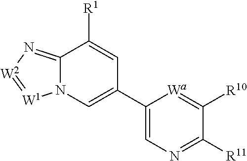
C1(C2=CN3C(=N[W2]=[W1]3)C([R1])=C2)=CN=C([R11])C([R10])=[Wa]1
